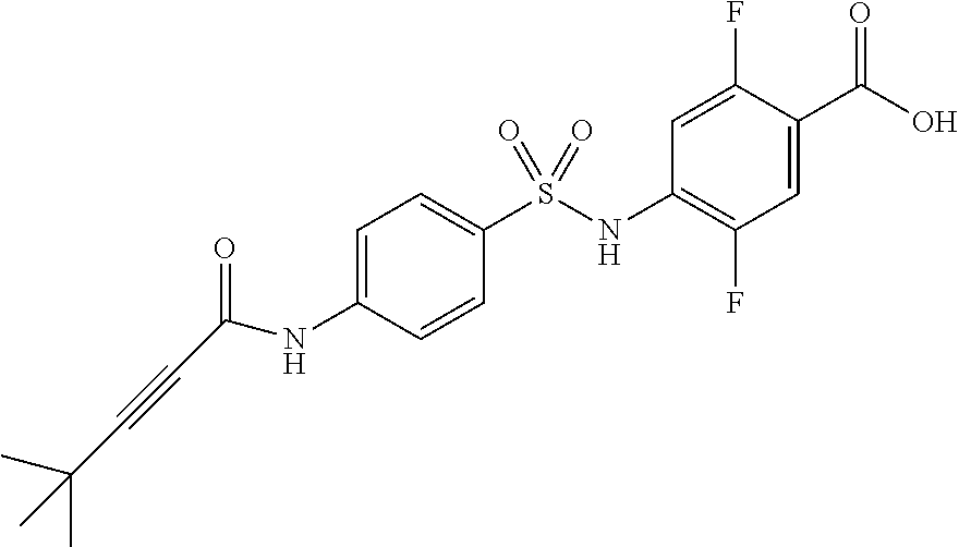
C1=C(NC(C#CC(C)(C)C)=O)C=CC(S(NC2=C(F)C=C(C(O)=O)C(F)=C2)(=O)=O)=C1
